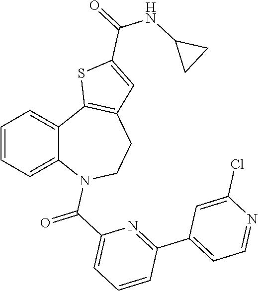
C1=CC=C2C(=C1)C1=C(CCN2C(C2=CC=CC(C3=CC=NC(Cl)=C3)=N2)=O)C=C(C(=O)NC2CC2)S1
